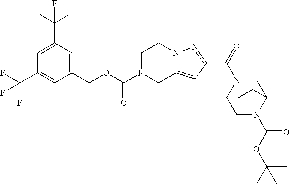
C1(COC(=O)N2CC3=CC(C(=O)N4CC5N(C(OC(C)(C)C)=O)C(C4)CC5)=NN3CC2)=CC(C(F)(F)F)=CC(C(F)(F)F)=C1
